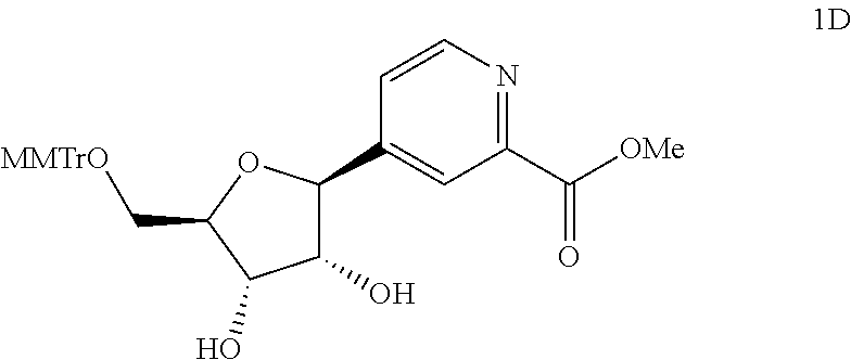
C1(C2=CC(C([OMe])=O)=NC=C2)C(O)C(O)C(C[MMTrO])O1
